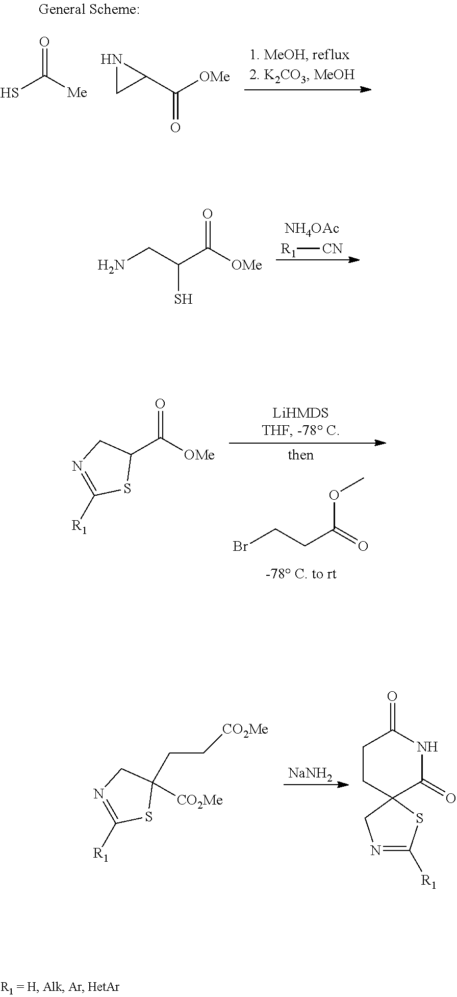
O=C(S)[Me].N1CC1C(=O)[OMe].[NH4OAc].[R1][CN].O=C(C(S)CN)[OMe].BrCCC(OC)=O.C1(C([OMe])=O)CN=C([R1])S1.[NaNH2].C1(CC[CO2Me])([CO2Me])CN=C([R1])S1.N1=C([R1])SC2(C1)C(=O)NC(=O)CC2
